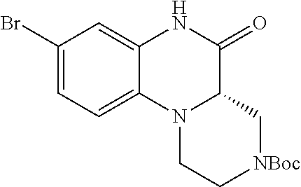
C1(Br)=CC=C2C(=C1)NC(=O)C1N2CC[NBoc]C1
